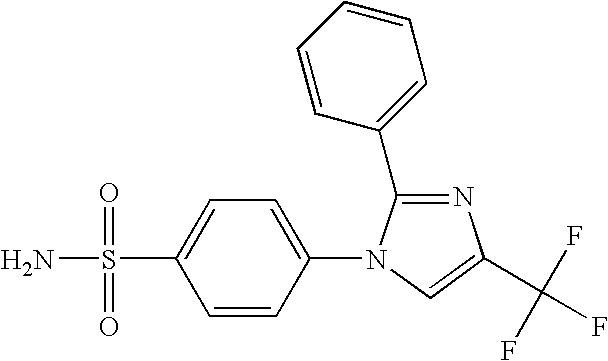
C1=C(C(F)(F)F)N=C(C2=CC=CC=C2)N1C1=CC=C(S(N)(=O)=O)C=C1
